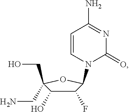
C1(F)C(O)C(CO)(CN)OC1N1C(=O)N=C(N)C=C1
